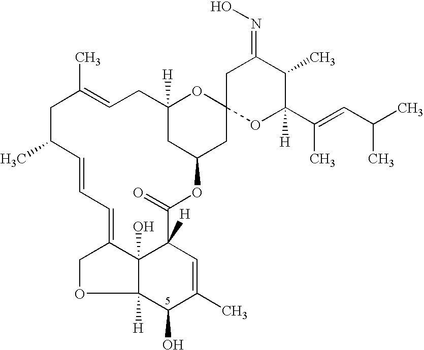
C1C(C)C=CC=C2C3(O)C([H])(C(=O)OC4CC([H])(CC=C1C)OC1(C4)OC(C(=CC(C)C)C)([H])C(C)C(=NO)C1)C=C(C)C(O)C3([H])OC2
